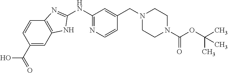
C1(NC2=NC=CC(CN3CCN(C(OC(C)(C)C)=O)CC3)=C2)=NC2=C(N1)C=C(C(=O)O)C=C2
